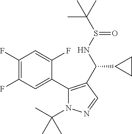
N1(C(C)(C)C)N=CC(C(NS(C(C)(C)C)=O)C2CC2)=C1C1=CC(F)=C(F)C=C1F
